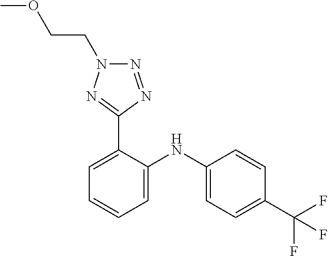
C1=CC(C(F)(F)F)=CC=C1NC1=CC=CC=C1C1=NN(CCOC)N=N1
